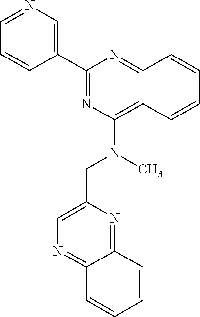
C1=CC2=NC(C3=CN=CC=C3)=NC(N(C)CC3=CN=C4C(=N3)C=CC=C4)=C2C=C1
